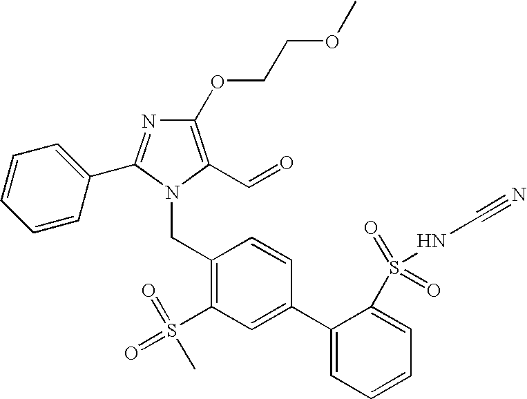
C1(C2=CC(S(C)(=O)=O)=C(CN3C(C4=CC=CC=C4)=NC(OCCOC)=C3C=O)C=C2)=CC=CC=C1S(NC#N)(=O)=O
